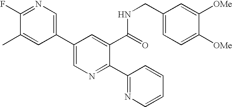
C1(F)=NC=C(C2=CN=C(C3=NC=CC=C3)C(C(=O)NCC3=CC=C([OMe])C([OMe])=C3)=C2)C=C1C
